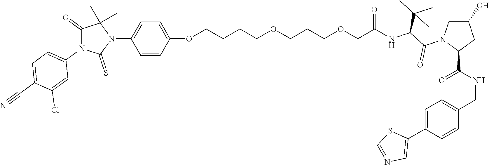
C(=O)(NC(C(N1C(C(NCC2=CC=C(C3=CN=CS3)C=C2)=O)CC(O)C1)=O)C(C)(C)C)COCCCOCCCCOC1=CC=C(N2C(C)(C)C(=O)N(C3=CC=C(C#N)C(Cl)=C3)C2=S)C=C1
